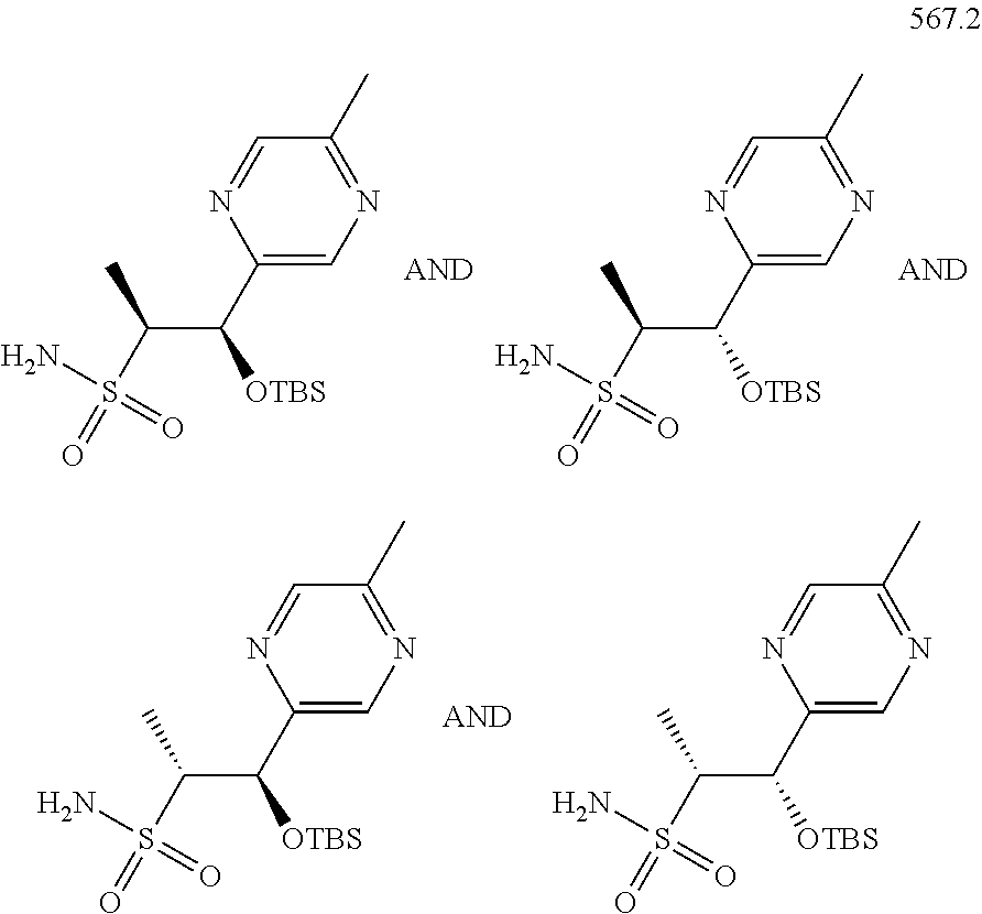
NS(=O)(C(C)C([OTBS])C1=CN=C(C)C=N1)=O.NS(=O)(C(C)C([OTBS])C1=CN=C(C)C=N1)=O.NS(=O)(C(C)C([OTBS])C1=CN=C(C)C=N1)=O.NS(=O)(C(C)C([OTBS])C1=CN=C(C)C=N1)=O
